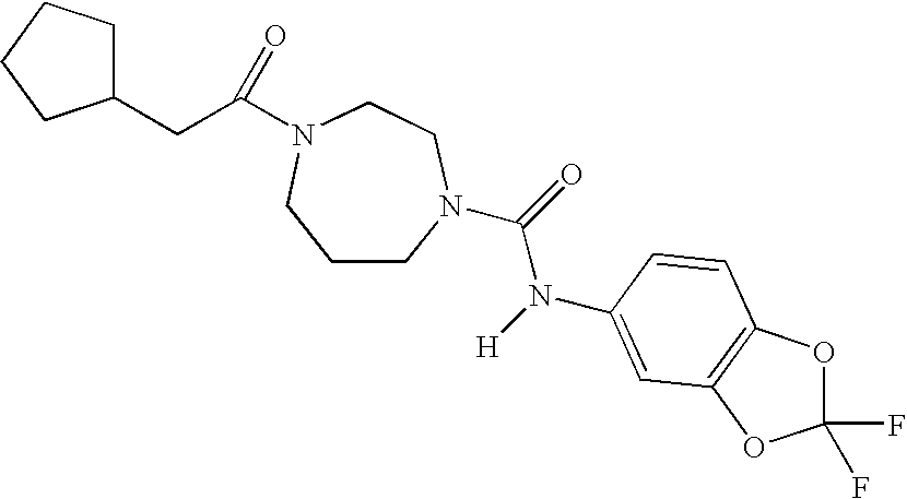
C1CN(C(=O)N([H])C2=CC3=C(OC(F)(F)O3)C=C2)CCN(C(CC2CCCC2)=O)C1
